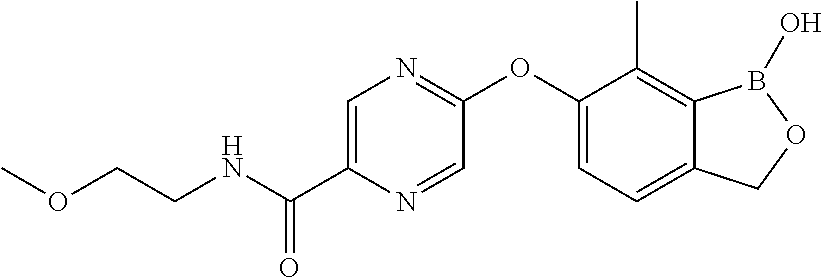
COCCNC(C1=CN=C(OC2=CC=C3C(=C2C)B(O)OC3)C=N1)=O
